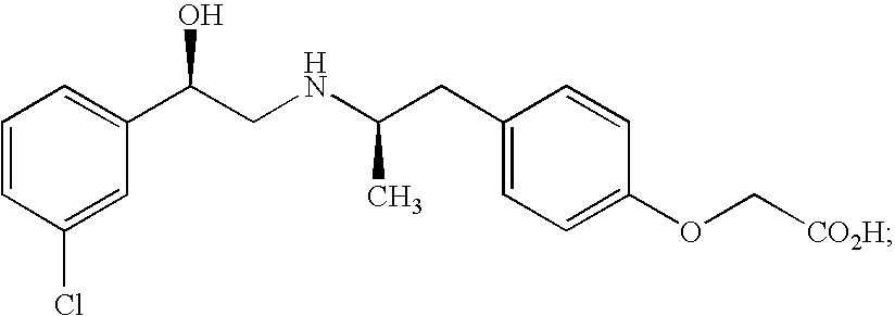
C1=CC(Cl)=CC(C(CNC(CC2=CC=C(OC[CO2H])C=C2)C)O)=C1
